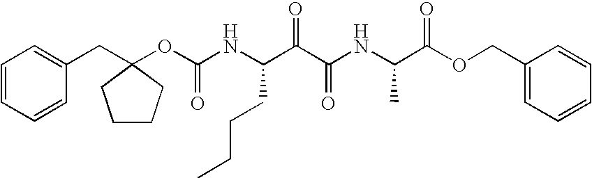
C1=CC=CC(CC2(OC(NC(C(C(NC(C(OCC3=CC=CC=C3)=O)C)=O)=O)CCCC)=O)CCCC2)=C1
